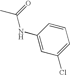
CC(=O)NC1=CC(Cl)=CC=C1
